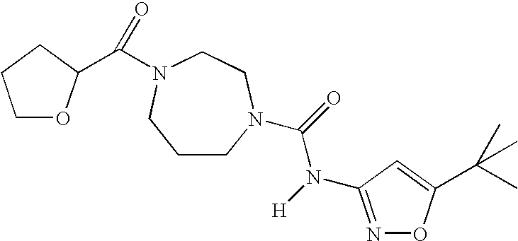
C1CN(C(=O)N([H])C2=NOC(C(C)(C)C)=C2)CCN(C(=O)C2OCCC2)C1
